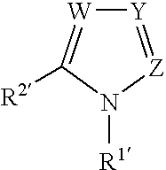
[Y]1=[Z]N([R1])C([R2])=[W]1
